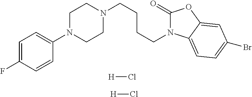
N1(CCCCN2CCN(C3=CC=C(F)C=C3)CC2)C(=O)OC2=CC(Br)=CC=C12.[H]Cl.[H]Cl
